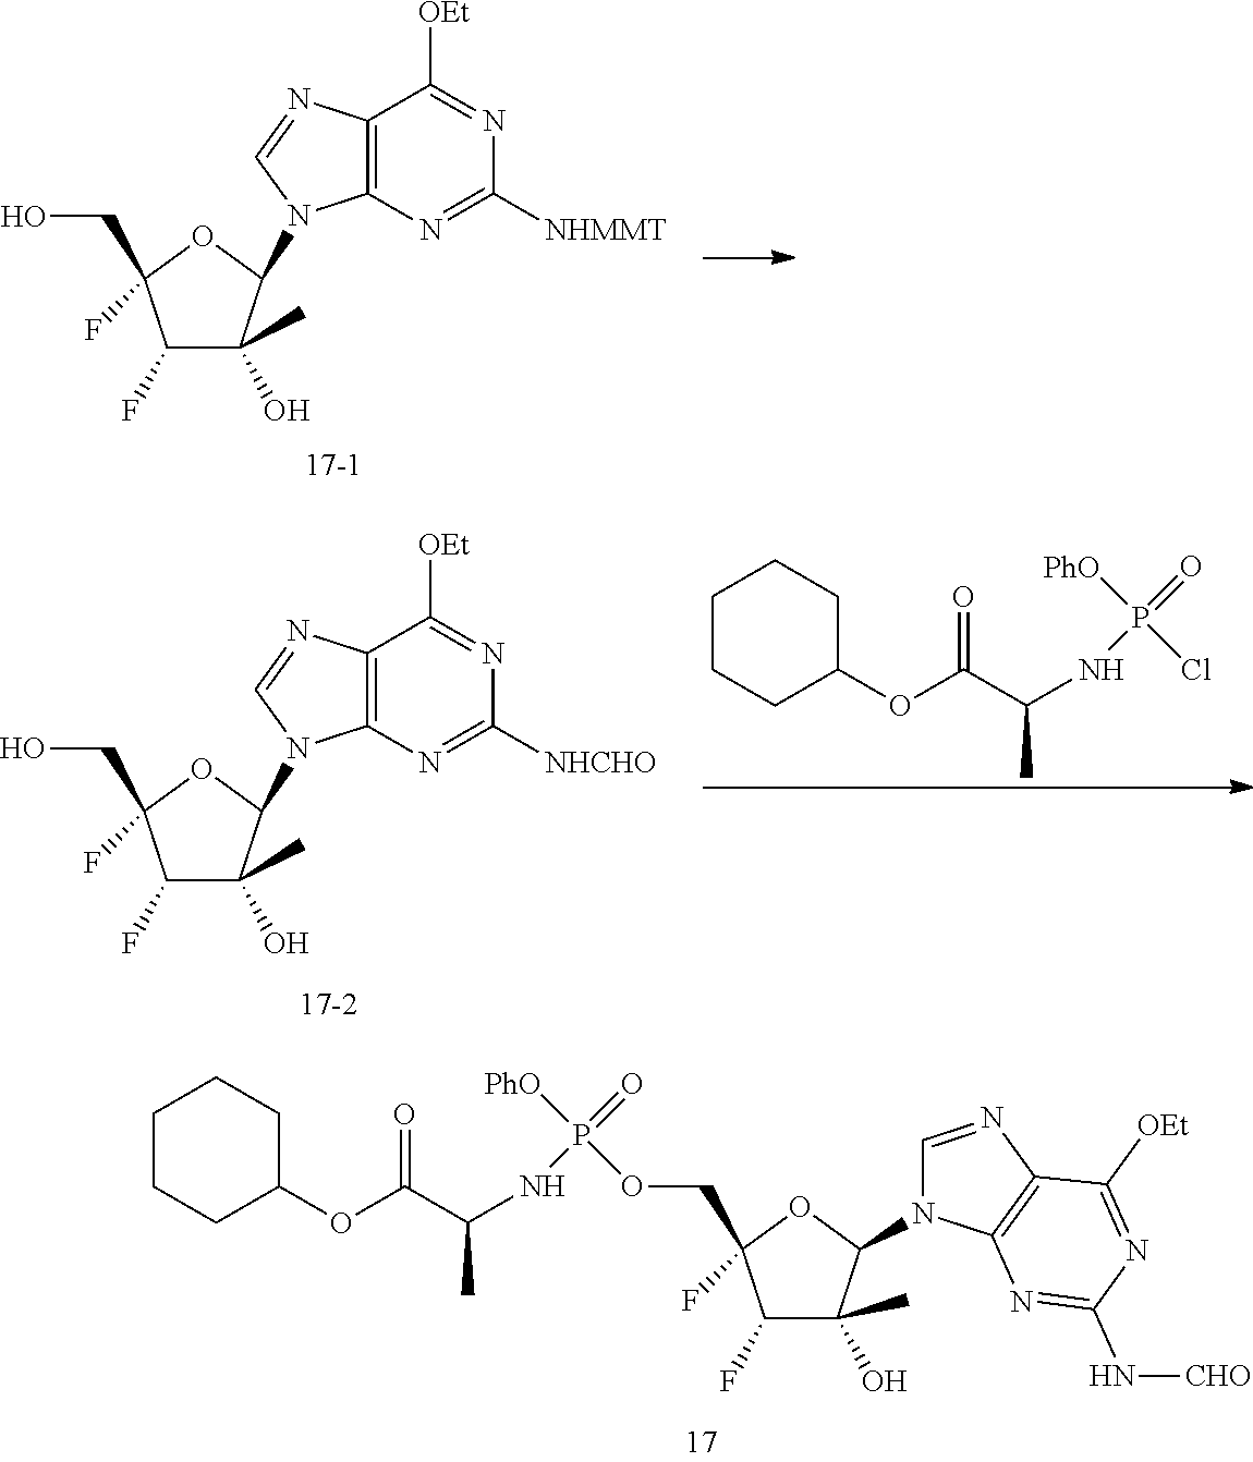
C1(F)C(O)(C)C(N2C=NC3=C2N=C(N[CHO])N=C3[OEt])OC1(COP(NC(C(OC1CCCCC1)=O)C)(=O)[PhO])F.C1(F)C(O)(C)C(N2C3=C(N=C2)C([OEt])=NC([NHMMT])=N3)OC1(CO)F.C1(F)C(O)(C)C(N2C3=C(N=C2)C([OEt])=NC([NHCHO])=N3)OC1(CO)F.C1CCC(OC(C(NP(=O)([PhO])Cl)C)=O)CC1
